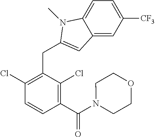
C1=C([CF3])C=C2C(=C1)N(C)C(CC1=C(Cl)C=CC(C(N3CCOCC3)=O)=C1Cl)=C2
